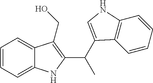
C1=CC=C2C(=C1)C(CO)=C(C(C1=CNC3=C1C=CC=C3)C)N2
